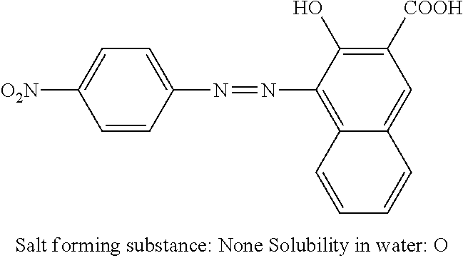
C1=CC(N=NC2=C3C(=CC([COOH])=C2O)C=CC=C3)=CC=C1[O2N]
